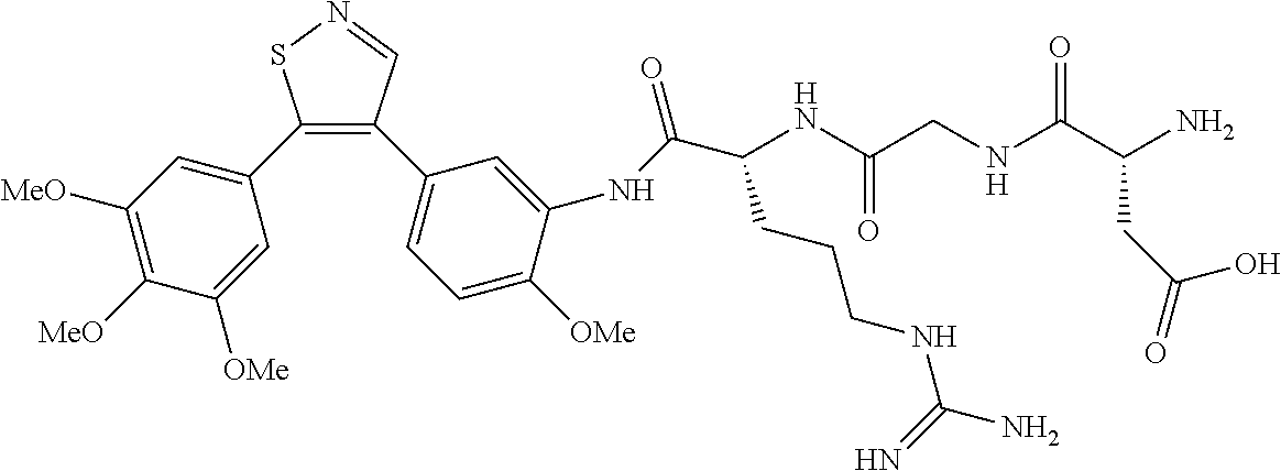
C1(C2=CC([MeO])=C([MeO])C([OMe])=C2)=C(C2=CC=C([OMe])C(NC(C(NC(CNC(C(N)CC(=O)O)=O)=O)CCCNC(N)=N)=O)=C2)C=NS1
